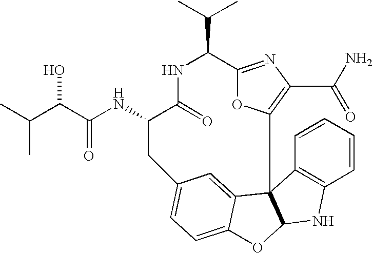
C1=CC=CC2=C1NC1C23C2=CC(=CC=C2O1)CC(NC(C(C(C)C)O)=O)C(=O)NC(C(C)C)C1=NC(C(N)=O)=C3O1
